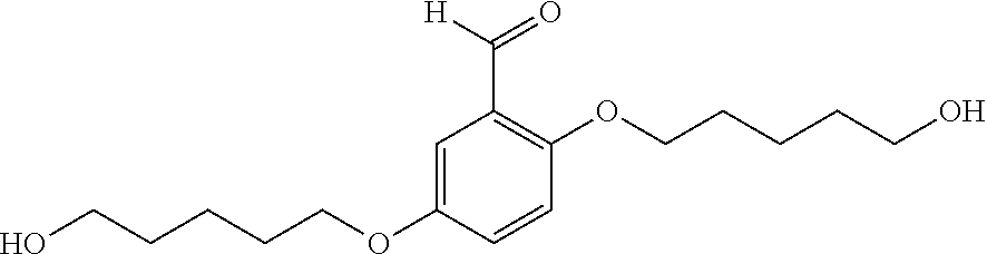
OCCCCCOC1=CC(C([H])=O)=C(OCCCCCO)C=C1
